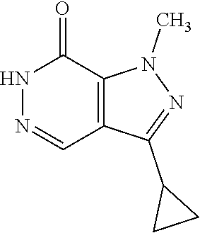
N1N=CC2=C(C1=O)N(C)N=C2C1CC1
